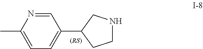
C1=NC(C)=CC=C1C1CCNC1
